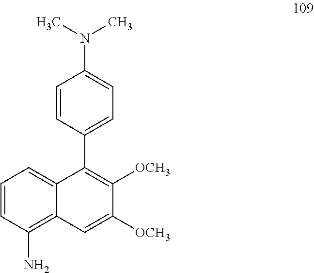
C1=C([OCH3])C([OCH3])=C(C2=CC=C(N(C)C)C=C2)C2=CC=CC(N)=C12
